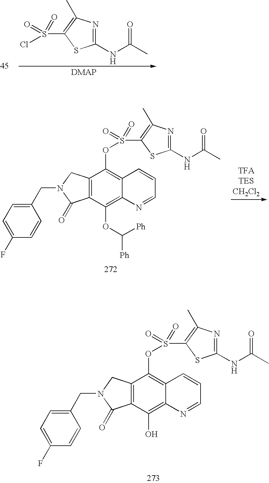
C1(NC(C)=O)=NC(C)=C(S(Cl)(=O)=O)S1.S(=O)(OC1=C2C(=C(O)C3=C1CN(CC1=CC=C(F)C=C1)C3=O)N=CC=C2)(C1=C(C)N=C(NC(C)=O)S1)=O.C1(OS(=O)(C2=C(C)N=C(NC(C)=O)S2)=O)=C2C(=C(OC([Ph])[Ph])C3=C1CN(CC1=CC=C(F)C=C1)C3=O)N=CC=C2
